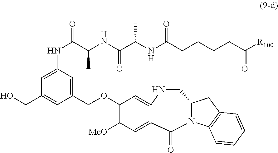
C1=C(NC(=O)C(NC(C(NC(CCCCC([R100])=O)=O)C)=O)C)C=C(COC2=C([MeO])C=C3C(=C2)NCC2N(C4=C(C2)C=CC=C4)C3=O)C=C1CO
